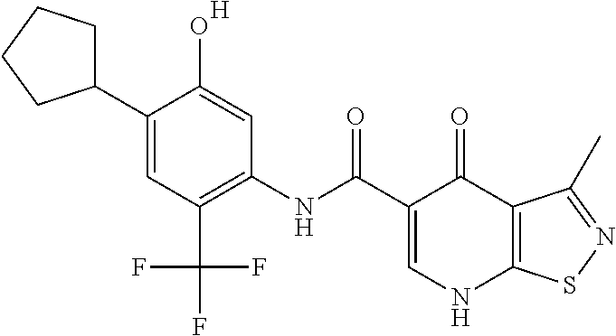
C1=C(C(=O)NC2=C(C(F)(F)F)C=C(C3CCCC3)C(O)=C2)C(=O)C2=C(N1)SN=C2C.[H]
